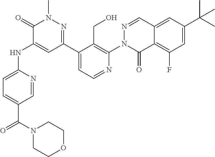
C1=C2C(=C(F)C=C1C(C)(C)C)C(=O)N(C1=C(CO)C(C3=NN(C)C(=O)C(NC4=CC=C(C(N5CCOCC5)=O)C=N4)=C3)=CC=N1)N=C2
